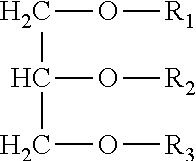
C(C(CO[R3])O[R2])O[R1]
